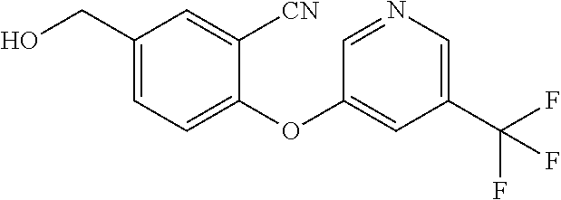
C1(CO)=CC=C(OC2=CC(C(F)(F)F)=CN=C2)C([CN])=C1
